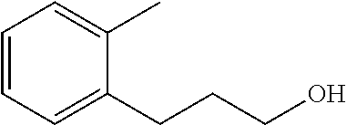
C1=CC=C(CCCO)C(C)=C1
